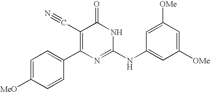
C1=CC(C2=C(C#N)C(=O)NC(NC3=CC([OMe])=CC([OMe])=C3)=N2)=CC=C1[MeO]
